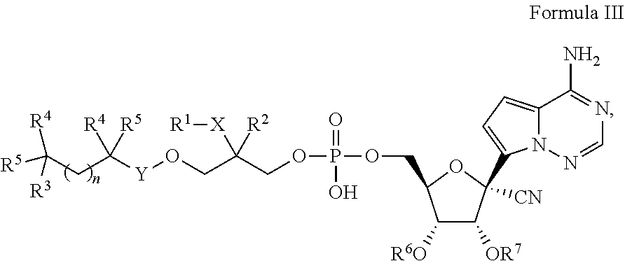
C12=CC=C(C3([CN])C([OR7])C([R6O])C(COP(=O)(O)OCC([R2])([X][R1])CO[Y]C(CC([R5])([R3])[R4])([R5])[R4])O3)N1N=CN=C2N
